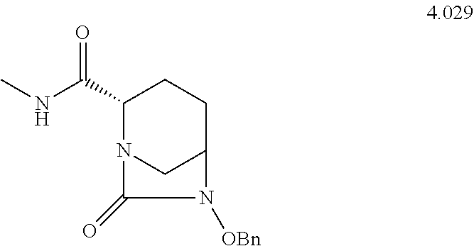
CNC(C1N2CC(CC1)N([OBn])C2=O)=O
